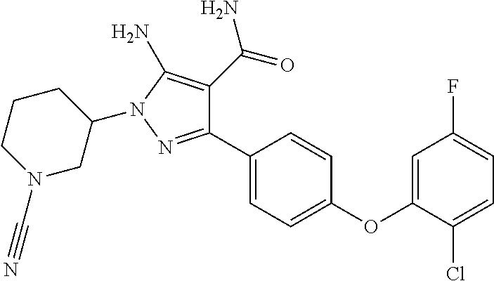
C1(C2=CC=C(OC3=CC(F)=CC=C3Cl)C=C2)=NN(C2CCCN(C#N)C2)C(N)=C1C(=O)N
